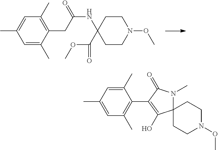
C1(CC(=O)NC2(C(OC)=O)CCN(OC)CC2)=C(C)C=C(C)C=C1C.C1(C2=C(O)C3(N(C)C2=O)CCN(OC)CC3)=C(C)C=C(C)C=C1C
